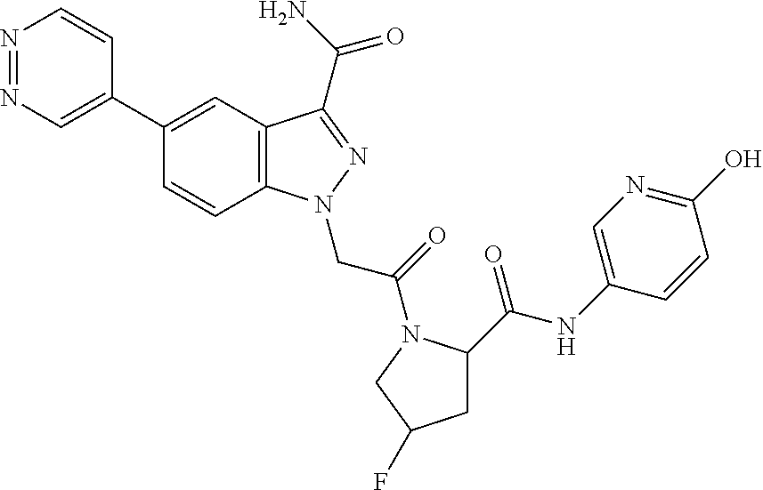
N1=NC=C(C2=CC3=C(C=C2)N(CC(=O)N2C(C(=O)NC4=CN=C(O)C=C4)CC(F)C2)N=C3C(N)=O)C=C1
